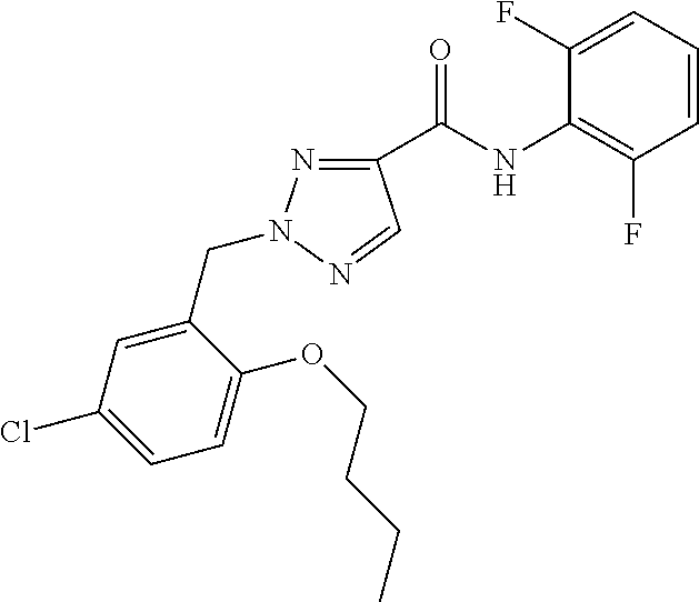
C1(C(NC2=C(F)C=CC=C2F)=O)=NN(CC2=CC(Cl)=CC=C2OCCCC)N=C1
